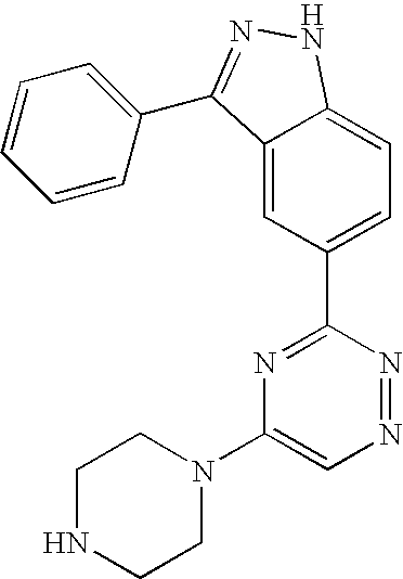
C1=C2C(=CC(C3=NC(N4CCNCC4)=CN=N3)=C1)C(C1=CC=CC=C1)=NN2
